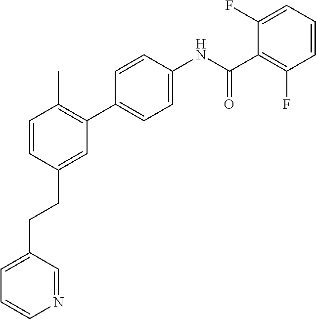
C1=CC(CCC2=CC=CN=C2)=CC(C2=CC=C(NC(C3=C(F)C=CC=C3F)=O)C=C2)=C1C
